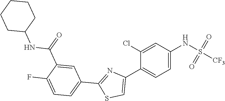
C1=C(NS(=O)(=O)[CF3])C=C(Cl)C(C2=CSC(C3=CC=C(F)C(C(NC4CCCCC4)=O)=C3)=N2)=C1
